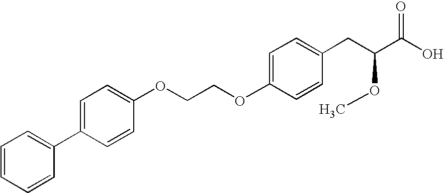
C(COC1=CC=C(CC(C(O)=O)OC)C=C1)OC1=CC=C(C2=CC=CC=C2)C=C1
